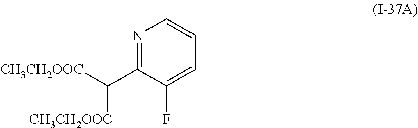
N1=C(C([CH3CH2OOC])[CH3CH2OOC])C(F)=CC=C1
